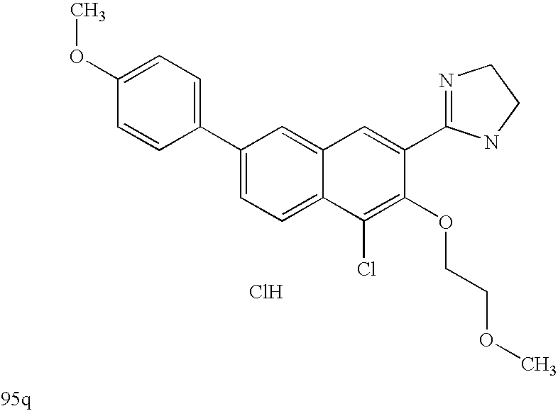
C1=C(C2=NCCN2)C(OCCOC)=C(Cl)C2=CC=C(C3=CC=C(OC)C=C3)C=C12.Cl
